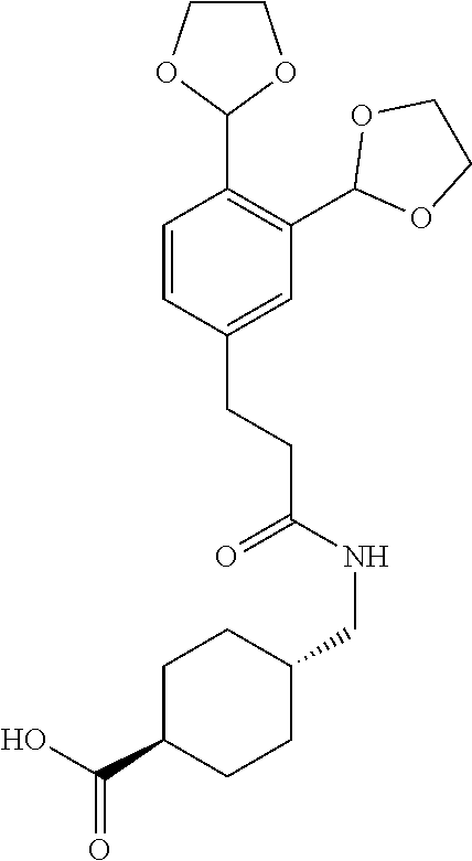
C1=CC(CCC(NCC2CCC(C(O)=O)CC2)=O)=CC(C2OCCO2)=C1C1OCCO1
